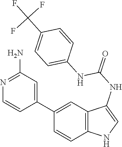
C12=C(C=C(C3=CC(N)=NC=C3)C=C1)C(NC(=O)NC1=CC=C(C(F)(F)F)C=C1)=CN2
